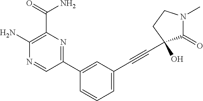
C1(N)=C(C(=O)N)N=C(C2=CC(C#CC3(O)C(=O)N(C)CC3)=CC=C2)C=N1
